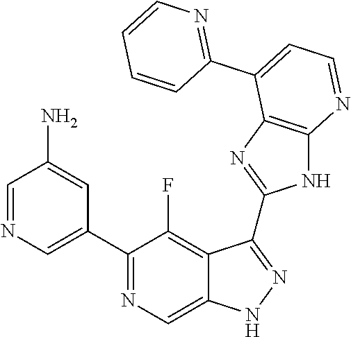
C1=NC=C(C2=NC=C3C(=C2F)C(C2=NC4=C(N2)N=CC=C4C2=NC=CC=C2)=NN3)C=C1N
